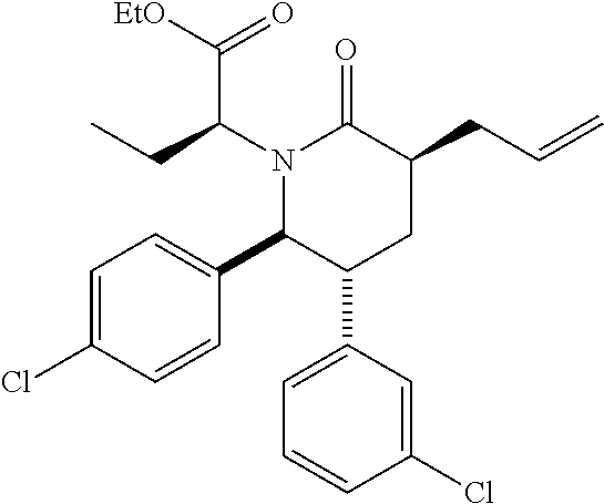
N1(C(CC)C([EtO])=O)C(C2=CC=C(Cl)C=C2)C(C2=CC=CC(Cl)=C2)CC(CC=C)C1=O
